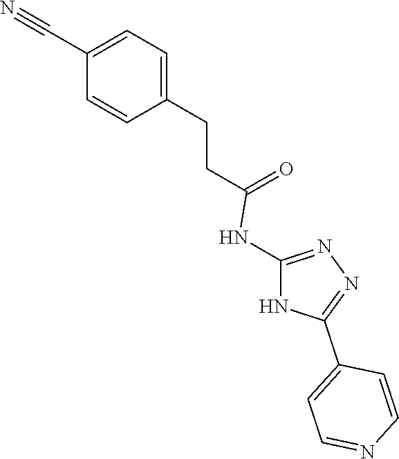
C1=C(CCC(=O)NC2=NN=C(C3=CC=NC=C3)N2)C=CC(C#N)=C1
